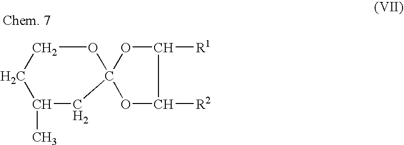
C1COC2(CC1C)OC([R1])C([R2])O2
